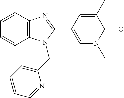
C12=C(C=CC=C1C)N=C(C1=CN(C)C(=O)C(C)=C1)N2CC1=CC=CC=N1
